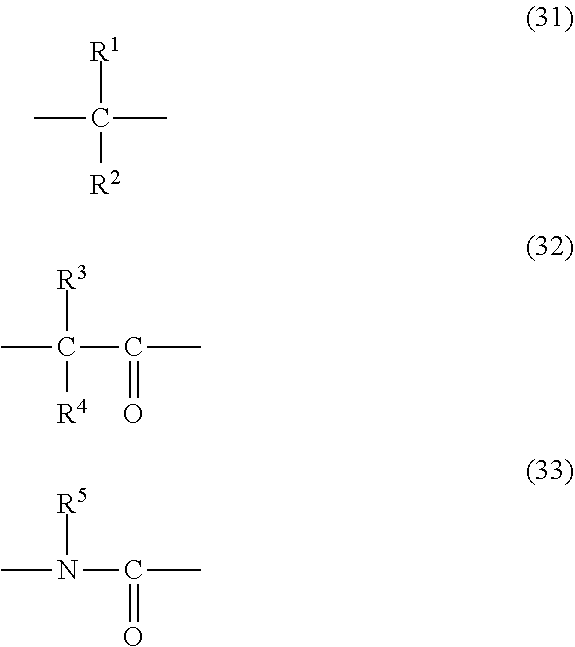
C([R1])(C)(C)[R2].C([R3])(C(=O)C)(C)[R4].N([R5])(C(=O)C)C
